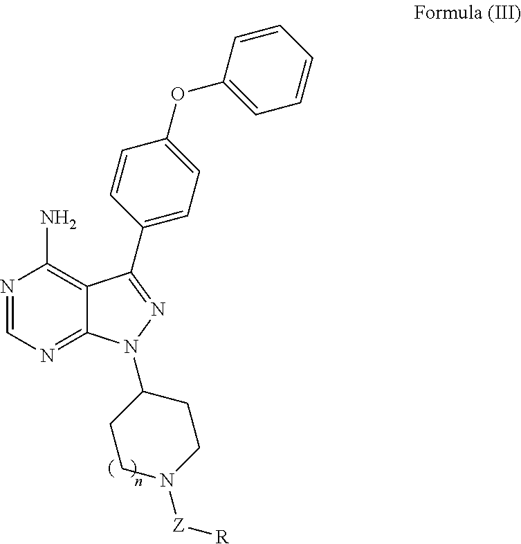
N1=CN=C2C(=C1N)C(C1=CC=C(OC3=CC=CC=C3)C=C1)=NN2C1CCN([Z][R])CC1
